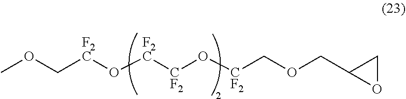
O([CF2]COCC1CO1)[CF2][F2C]O[F2C]COC
